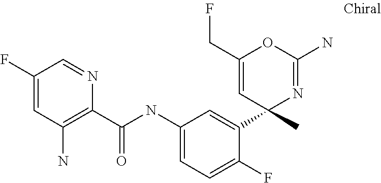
C1(C(NC2=CC=C(F)C(C3(C)N=C(N)OC(CF)=C3)=C2)=O)=C(N)C=C(F)C=N1
